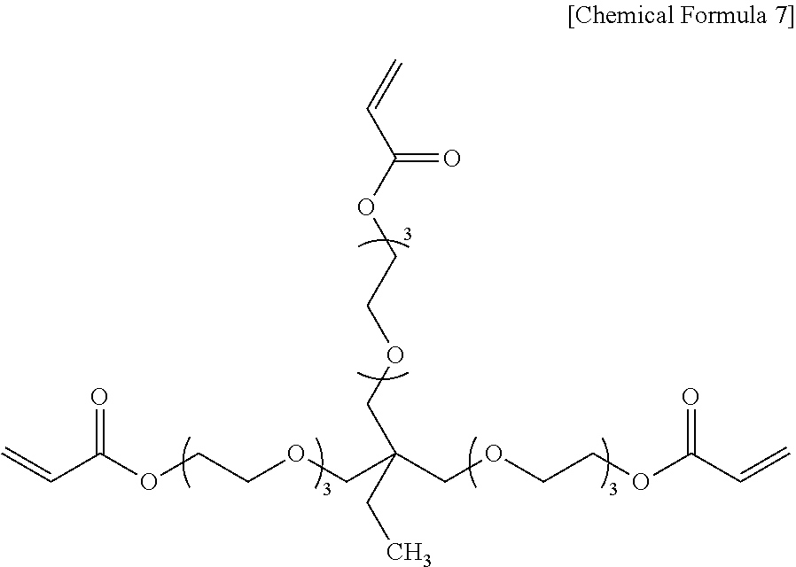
C=CC(OCCOCC(CC)(COCCOC(C=C)=O)COCCOC(C=C)=O)=O
